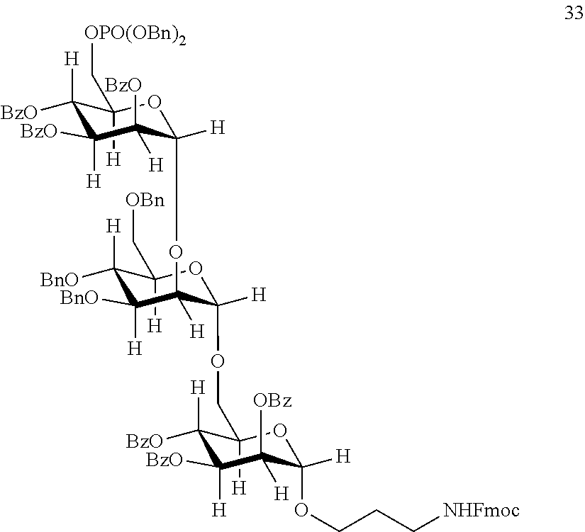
C1(C[OBn])([H])C([H])([BnO])C([BnO])([H])C(OC2([H])C([BzO])([H])C([BzO])([H])C([H])([BzO])C(C[OPO(OBn)2])([H])O2)([H])C(OCC2([H])C([H])([BzO])C([BzO])([H])C([OBz])([H])C(OCCC[NHFmoc])([H])O2)([H])O1
